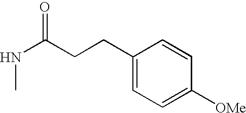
C(CC1=CC=C([OMe])C=C1)C(NC)=O
